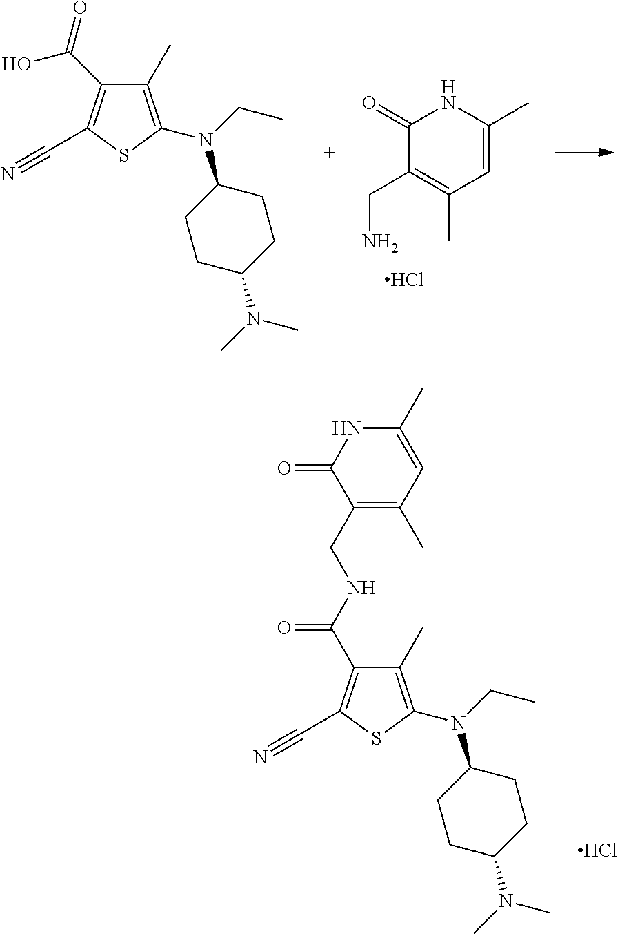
C1=C(C)NC(=O)C(CN)=C1C.Cl.C1(C(O)=O)=C(C#N)SC(N(C2CCC(N(C)C)CC2)CC)=C1C.C1(C(NCC2=C(C)C=C(C)NC2=O)=O)=C(C#N)SC(N(C2CCC(N(C)C)CC2)CC)=C1C.Cl
